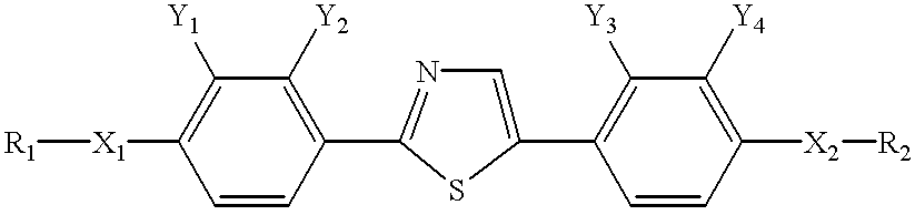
C1([Y1])=C([X1][R1])C=CC(C2=NC=C(C3=C([Y3])C([Y4])=C([X2][R2])C=C3)S2)=C1[Y2]
